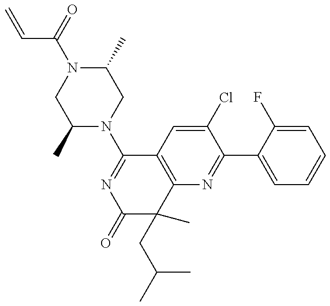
C=CC(N1CC(C)N(C2=NC(=O)C(C)(CC(C)C)C3=C2C=C(Cl)C(C2=CC=CC=C2F)=N3)CC1C)=O
